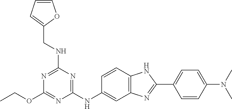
C(OC1=NC(NC2=CC3=C(C=C2)NC(C2=CC=C(N(C)C)C=C2)=N3)=NC(NCC2=CC=CO2)=N1)C
